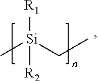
[R1][Si](C)(CC)[R2]
